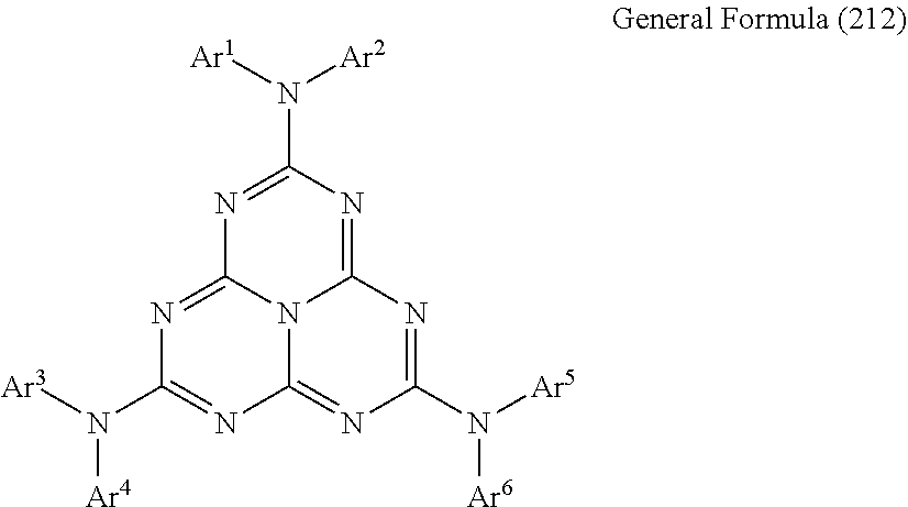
C12=NC(N([Ar5])[Ar6])=NC3=NC(N([Ar1])[Ar2])=NC(=NC(N([Ar3])[Ar4])=N1)N23
